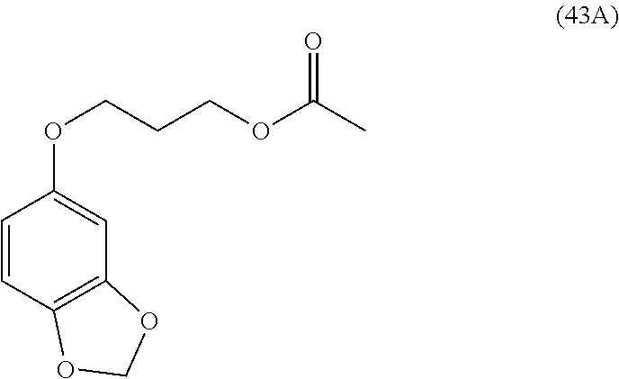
C1=CC2=C(C=C1OCCCOC(C)=O)OCO2
